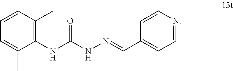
C1=CC=C(C)C(NC(NN=CC2=CC=NC=C2)=O)=C1C
